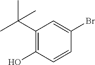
OC1=C(C(C)(C)C)C=C(Br)C=C1
